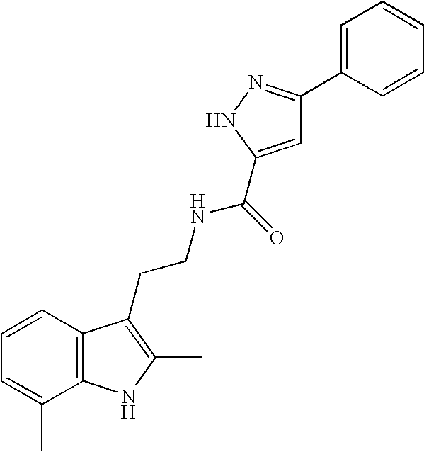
C1=CC2=C(C(C)=C1)NC(C)=C2CCNC(=O)C1=CC(C2=CC=CC=C2)=NN1
